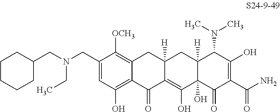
C1(CN(CC2CCCCC2)CC)=CC(O)=C2C(=C1[OCH3])CC1([H])C(=C(O)C3(O)C([H])(C1)C(N(C)C)C(O)=C(C(N)=O)C3=O)C2=O
